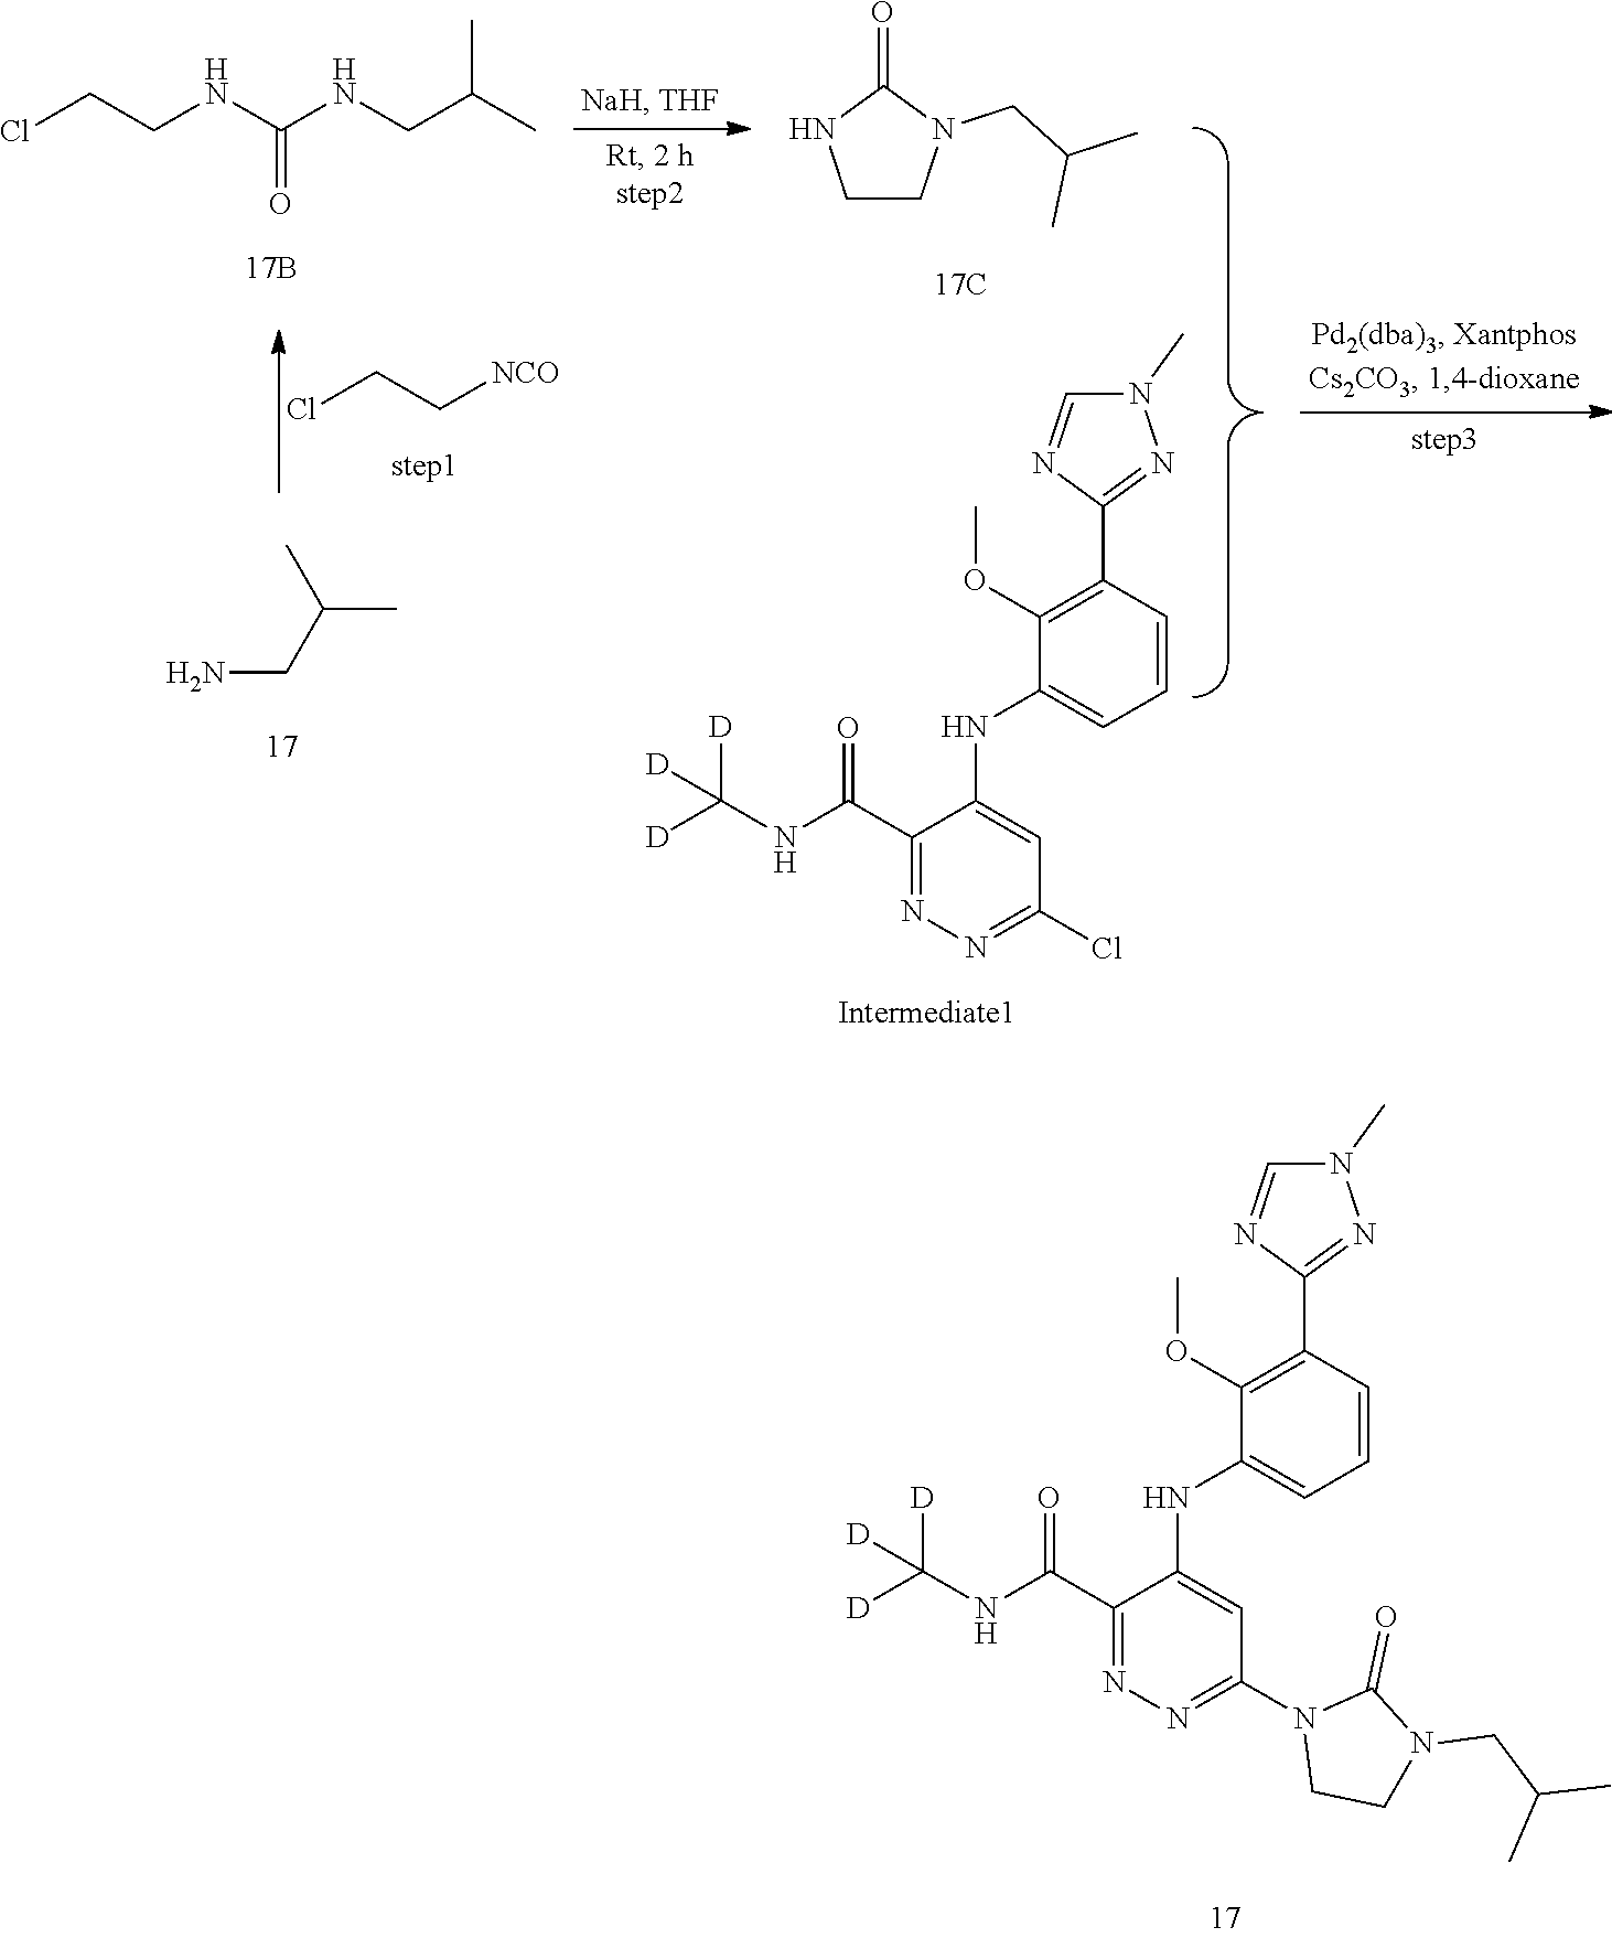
C1(C(NC([D])([D])[D])=O)=NN=C(N2CCN(CC(C)C)C2=O)C=C1NC1=CC=CC(C2=NN(C)C=N2)=C1OC.ClCC[NCO].ClCCNC(NCC(C)C)=O.C1CN(CC(C)C)C(=O)N1.C1(C(NC([D])([D])[D])=O)=NN=C(Cl)C=C1NC1=CC=CC(C2=NN(C)C=N2)=C1OC.NCC(C)C
